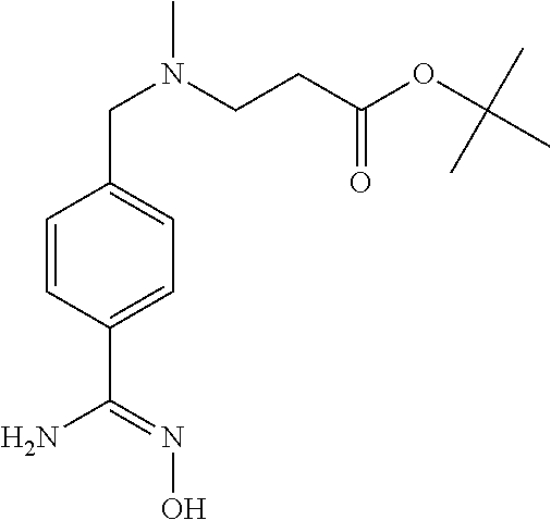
C1=CC(C(=NO)N)=CC=C1CN(C)CCC(OC(C)(C)C)=O
